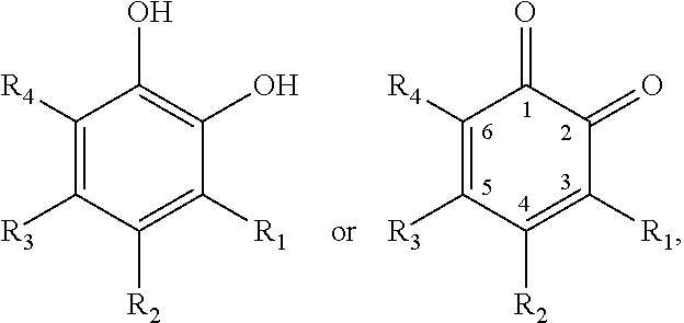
C1([R4])=C([R3])C([R2])=C([R1])C(=O)C1=O.C1([R4])=C([R3])C([R2])=C([R1])C(O)=C1O
